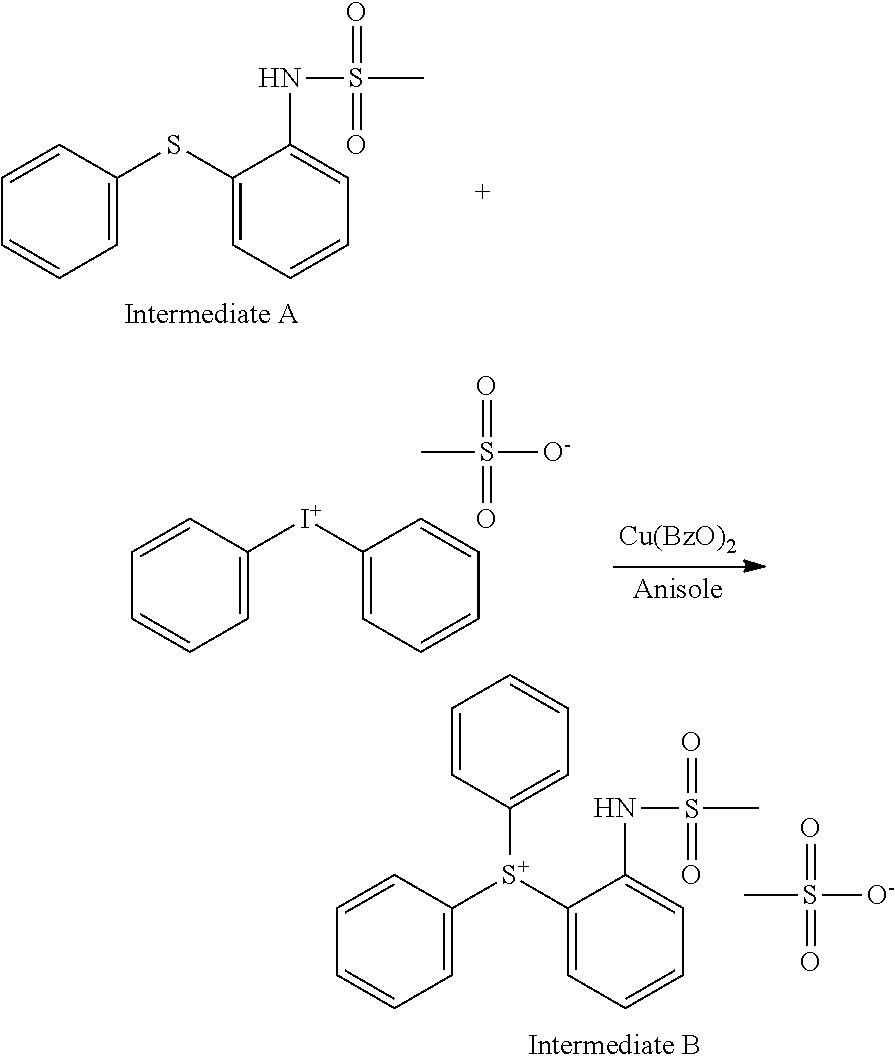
C1=C([S+](C2=CC=CC=C2NS(C)(=O)=O)C2=CC=CC=C2)C=CC=C1.CS([O-])(=O)=O.C1=C(SC2=CC=CC=C2NS(C)(=O)=O)C=CC=C1.C1=C([I+]C2=CC=CC=C2)C=CC=C1.CS([O-])(=O)=O
